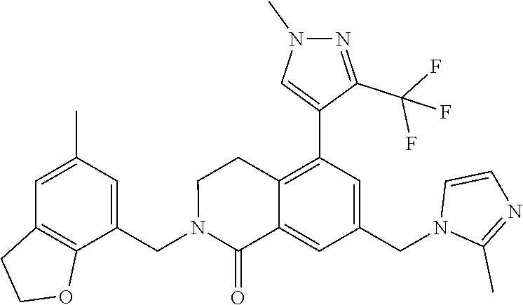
C1(CN2C(=O)C3=CC(CN4C(C)=NC=C4)=CC(C4=CN(C)N=C4C(F)(F)F)=C3CC2)=CC(C)=CC2=C1OCC2
